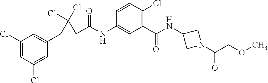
C1(Cl)=CC(Cl)=CC(C2C(C(NC3=CC(C(NC4CN(C(COC)=O)C4)=O)=C(Cl)C=C3)=O)C2(Cl)Cl)=C1
